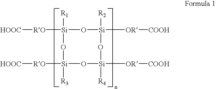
[Si]1([R1])([RO][HOOC])O[Si]([OR][COOH])([R2])O[Si]([OR][COOH])([R4])O[Si]([RO][HOOC])([R3])O1
